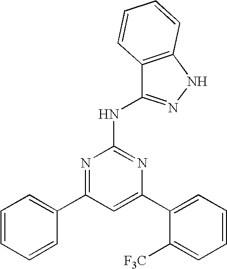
C1=C(C2=CC=CC=C2[F3C])N=C(NC2=NNC3=C2C=CC=C3)N=C1C1=CC=CC=C1
